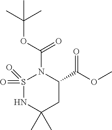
O(C(=O)C1N(C(OC(C)(C)C)=O)S(=O)(=O)NC(C)(C)C1)C
